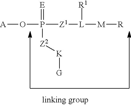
[A]OP(=[E])([Z1][L]([M][R])[R1])[Z2][K][G]
